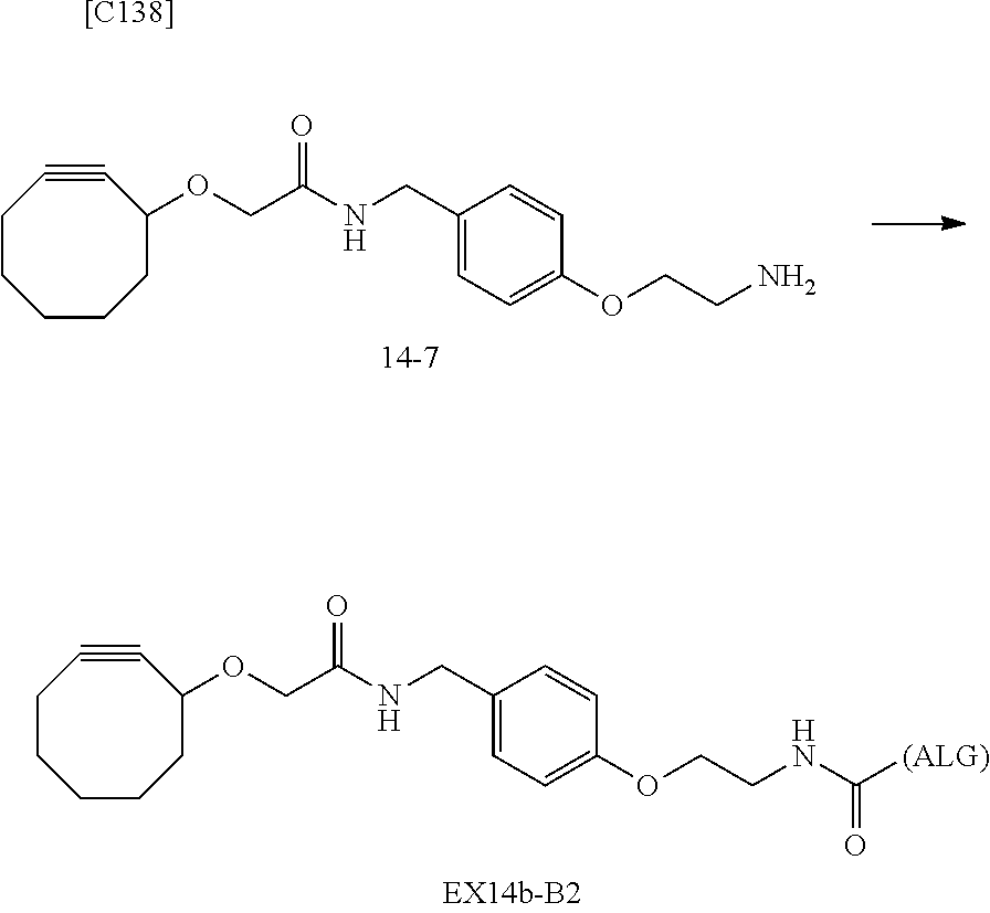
C1(CNC(COC2C#CCCCCC2)=O)=CC=C(OCCN)C=C1.C1(CNC(COC2C#CCCCCC2)=O)=CC=C(OCCNC(=O)[(ALG)])C=C1.[[C138]]
